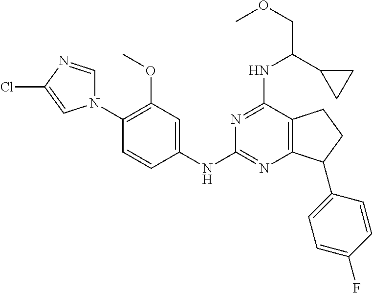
C1(NC2=NC3=C(C(NC(C4CC4)COC)=N2)CCC3C2=CC=C(F)C=C2)=CC(OC)=C(N2C=NC(Cl)=C2)C=C1
